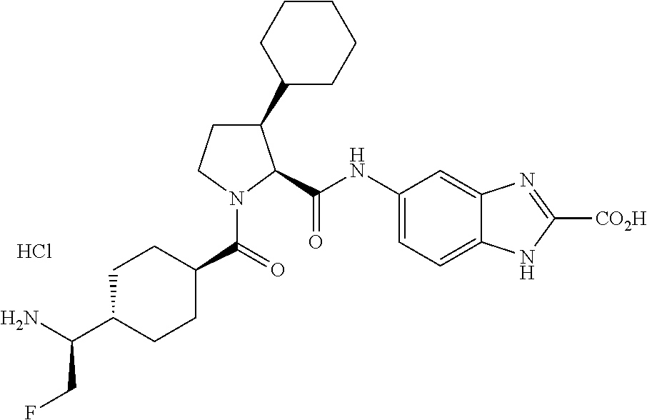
C1C(C(N)CF)CCC(C(N2C(C(=O)NC3=CC=C4C(=C3)N=C([CO2H])N4)C(C3CCCCC3)CC2)=O)C1.Cl
